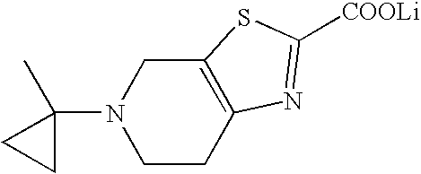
C12=C(CN(C3(C)CC3)CC1)SC([COOLi])=N2
